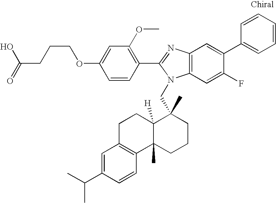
C1=CC(C2=NC3=C(N2CC2(C)C4([H])C(C)(CCC2)C2=C(CC4)C=C(C(C)C)C=C2)C=C(F)C(C2=CC=CC=C2)=C3)=C(OC)C=C1OCCCC(O)=O
